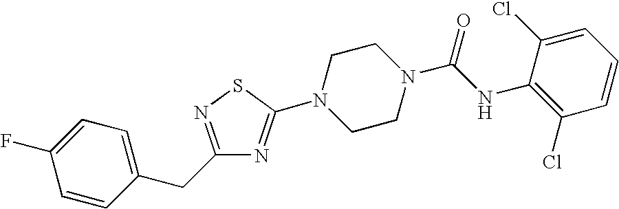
C1=CC(CC2=NSC(N3CCN(C(NC4=C(Cl)C=CC=C4Cl)=O)CC3)=N2)=CC=C1F
